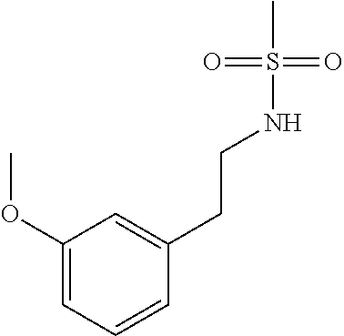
C1(OC)=CC=CC(CCNS(C)(=O)=O)=C1
